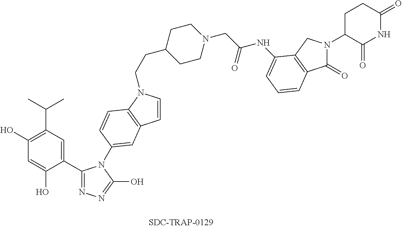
C1(=O)N(C2C(=O)NC(=O)CC2)CC2=C1C=CC=C2NC(CN1CCC(CCN2C=CC3=C2C=CC(N2C(C4=CC(C(C)C)=C(O)C=C4O)=NN=C2O)=C3)CC1)=O
